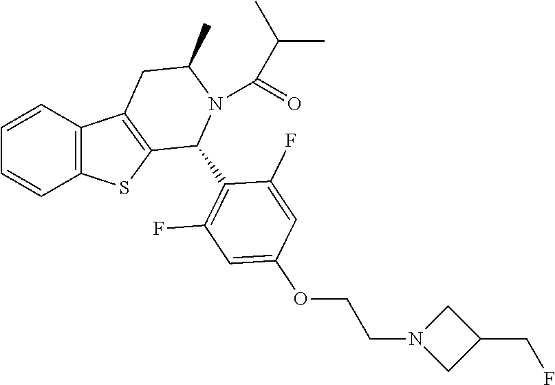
C1=CC2=C(C=C1)SC1=C2CC(C)N(C(C(C)C)=O)C1C1=C(F)C=C(OCCN2CC(CF)C2)C=C1F
